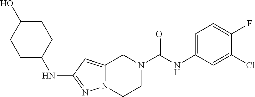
C1(NC2=NN3C(=C2)CN(C(NC2=CC=C(F)C(Cl)=C2)=O)CC3)CCC(O)CC1
